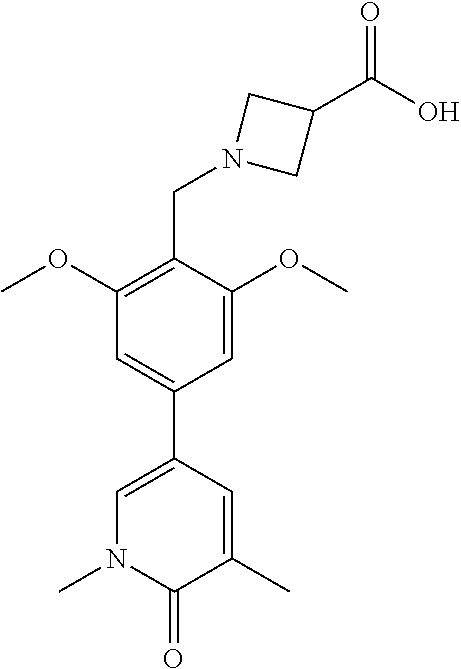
N1(C)C(=O)C(C)=CC(C2=CC(OC)=C(CN3CC(C(O)=O)C3)C(OC)=C2)=C1
